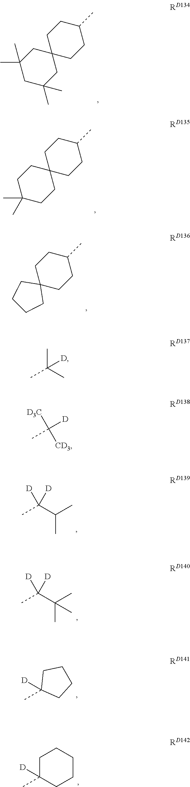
C1(C)(C)CC(C)(C)CC2(C1)CCC(C)CC2.C1C(C)(C)CCC2(C1)CCC(C)CC2.C12(CCC(C)CC1)CCCC2.[D]C(C)(C(C)C)[D].[D]C(C)(C(C)(C)C)[D].CC1([D])CCCC1.C1C(C)([D])CCCC1.CC(C)(C)[D].CC([D])([D3C])[CD3]
